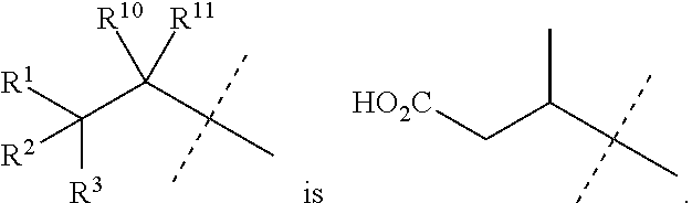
[R1]C(C(C(C)(C)C)([R10])[R11])([R3])[R2].[HO2C]CC(C(C)(C)C)C
